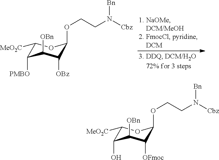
C1([MeO2C])C([PMBO])C([OBn])C([OBz])C(OCCN([Cbz])[Bn])O1.C1([MeO2C])C(O)C([OBn])C([OFmoc])C(OCCN([Cbz])[Bn])O1
